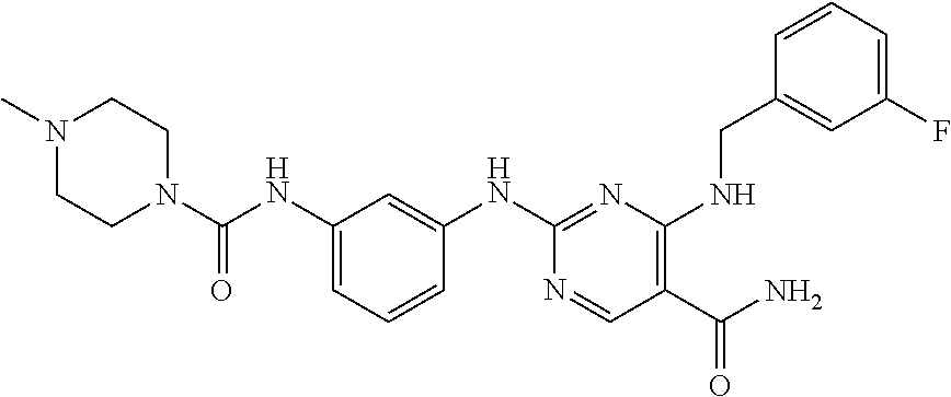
N1(C)CCN(C(=O)NC2=CC=CC(NC3=NC(NCC4=CC(F)=CC=C4)=C(C(=O)N)C=N3)=C2)CC1
